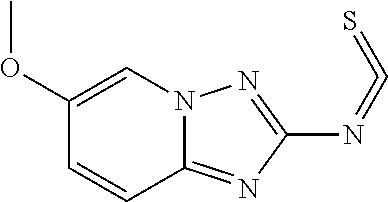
C1(OC)=CN2C(=NC(N=C=S)=N2)C=C1
